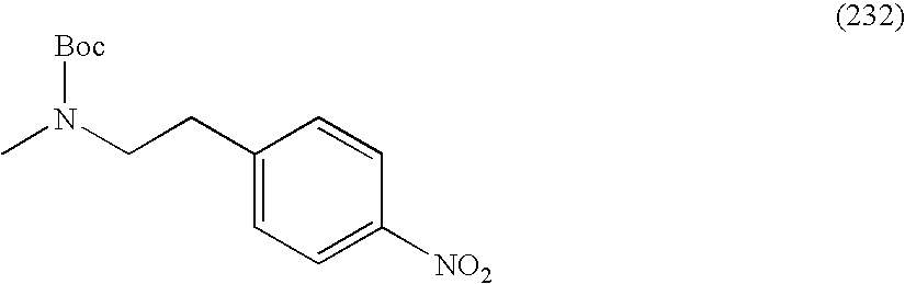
CN(CCC1=CC=C([NO2])C=C1)[Boc]
